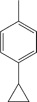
C1=CC(C2CC2)=CC=C1C
